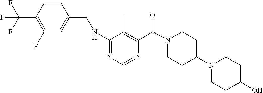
N1=C(NCC2=CC(F)=C(C(F)(F)F)C=C2)C(C)=C(C(N2CCC(N3CCC(O)CC3)CC2)=O)N=C1
